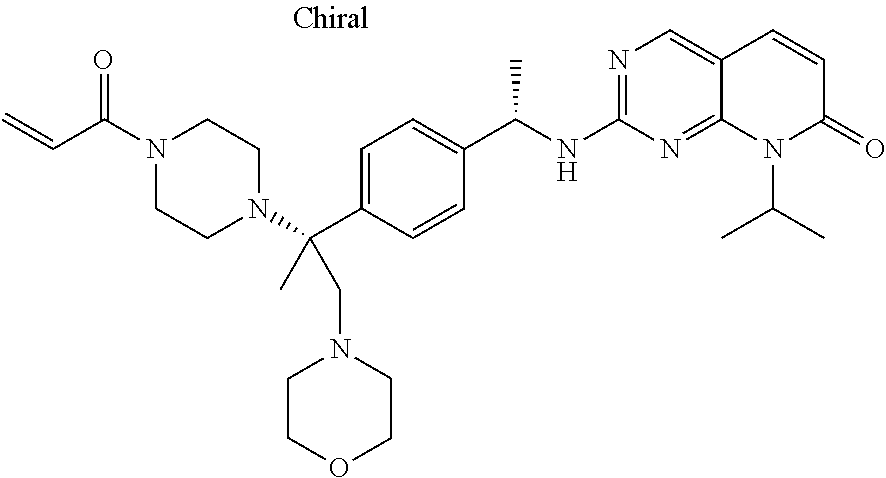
N1(C(C=C)=O)CCN(C(C2=CC=C(C(NC3=NC=C4C(=N3)N(C(C)C)C(=O)C=C4)C)C=C2)(C)CN2CCOCC2)CC1
